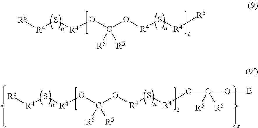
[R6][R4]S[R4]OC(O[R4]S[R4][R6])([R5])[R5].[R6][R4]S[R4]OC(O[R4]S[R4]OC(OB)([R5])[R5])([R5])[R5]
